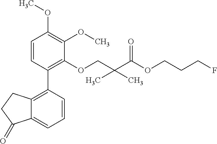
C1=CC(C2=C3C(=CC=C2)C(=O)CC3)=C(OCC(C(OCCCF)=O)(C)C)C(OC)=C1OC
